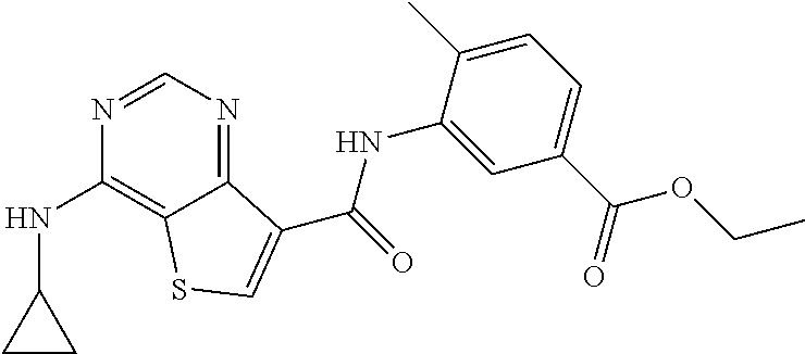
C12=NC=NC(NC3CC3)=C1SC=C2C(NC1=CC(C(OCC)=O)=CC=C1C)=O
